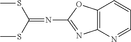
C12=C(N=CC=C1)N=C(N=C(SC)SC)O2
